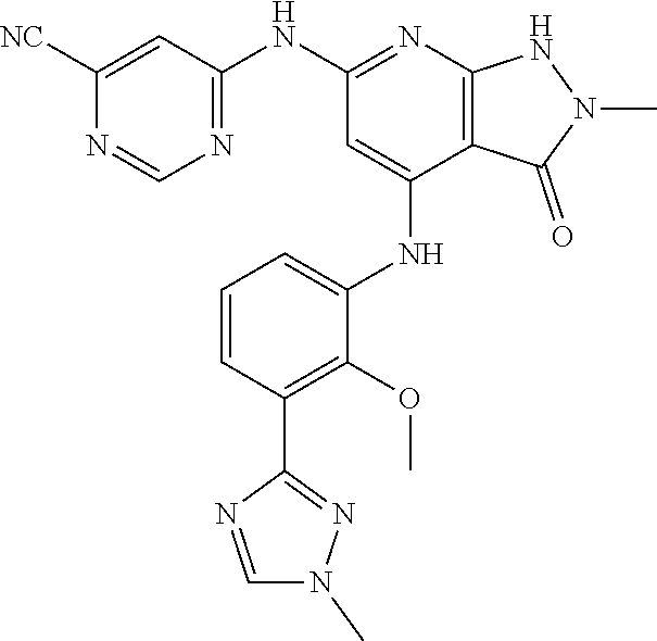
N(C1=NC2=C(C(NC3=CC=CC(C4=NN(C)C=N4)=C3OC)=C1)C(=O)N(C)N2)C1=NC=NC([NC])=C1
